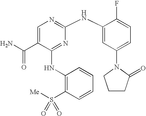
C1=C(C(N)=O)C(NC2=C(S([Me])(=O)=O)C=CC=C2)=NC(NC2=CC(N3CCCC3=O)=CC=C2F)=N1
